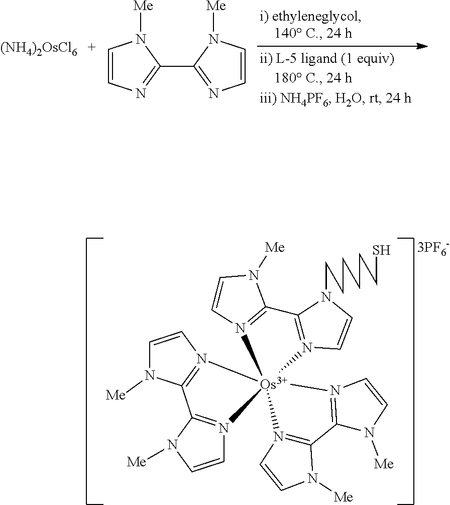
C1=CN=C(C2=NC=CN2[Me])N1[Me].[(NH4)2OsCl6].C12=N(C=CN1[Me])[Os]13(N4=C2N(CCCCCCS)C=C4)(N2=C(C4=N1C=CN4[Me])N([Me])C=C2)N1=C(N([Me])C=C1)C1=N3C=CN1[Me]
